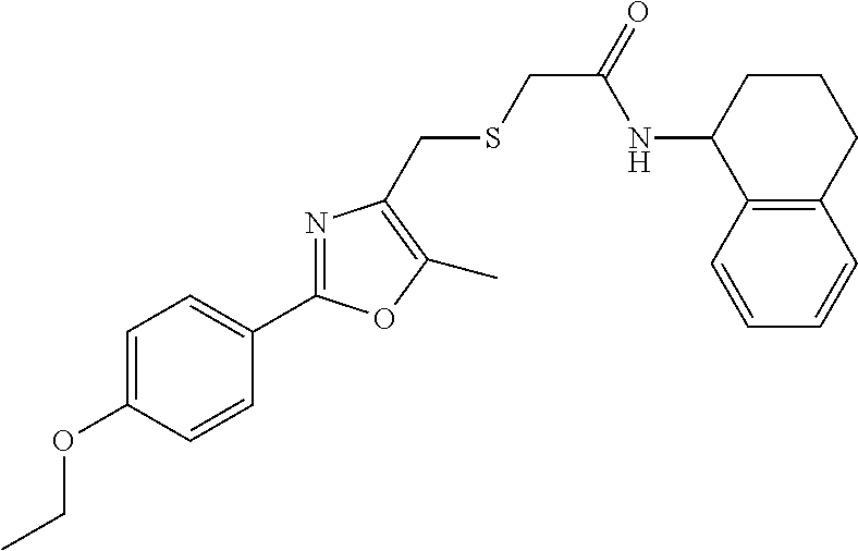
CCOC1=CC=C(C2=NC(CSCC(=O)NC3C4=C(CCC3)C=CC=C4)=C(C)O2)C=C1
